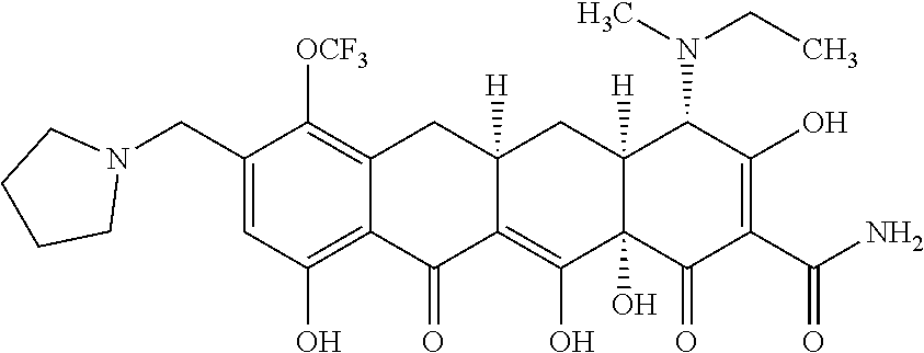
C12=C(O)C=C(CN3CCCC3)C([OCF3])=C1CC1([H])C(=C(O)C3(O)C([H])(C1)C(N(CC)C)C(O)=C(C(N)=O)C3=O)C2=O
